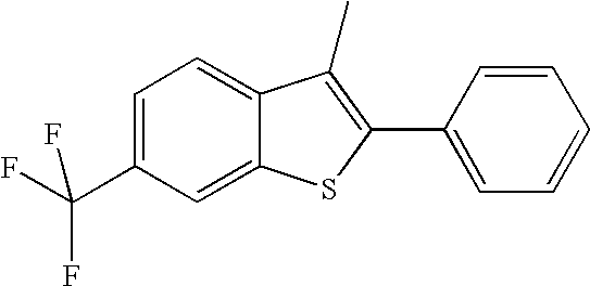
C1=C(C(F)(F)F)C=C2C(=C1)C(C)=C(C1=CC=CC=C1)S2
